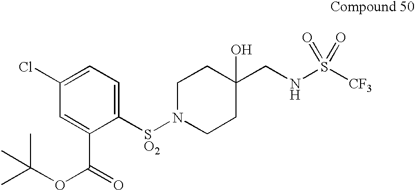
C1([SO2]N2CCC(O)(CNS([CF3])(=O)=O)CC2)=CC=C(Cl)C=C1C(=O)OC(C)(C)C
